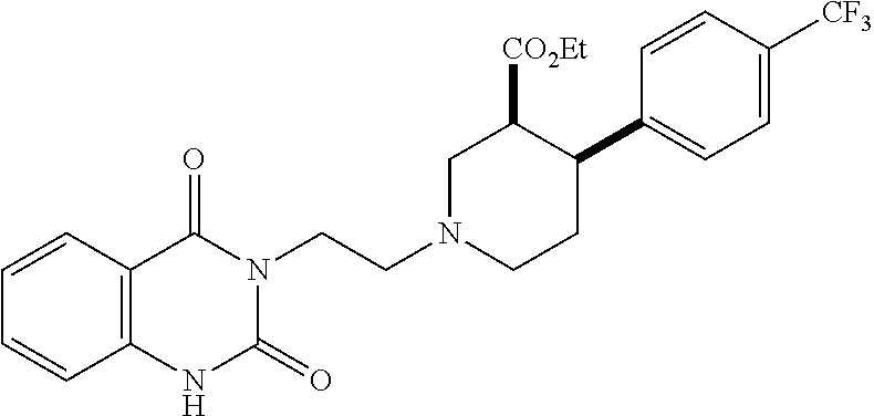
C12=C(C=CC=C1)C(=O)N(CCN1CC([CO2Et])C(C3=CC=C([CF3])C=C3)CC1)C(=O)N2
